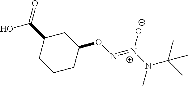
C1CC(ON=[N+]([O-])N(C(C)(C)C)C)CC(C(=O)O)C1
